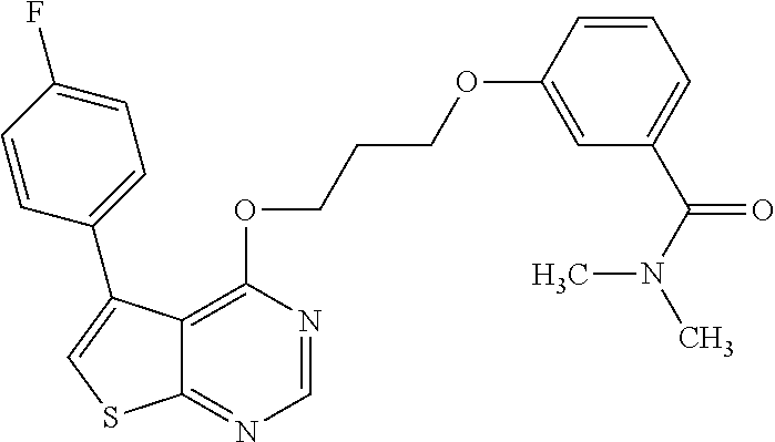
C12=C(OCCCOC3=CC(C(N(C)C)=O)=CC=C3)N=CN=C1SC=C2C1=CC=C(F)C=C1
